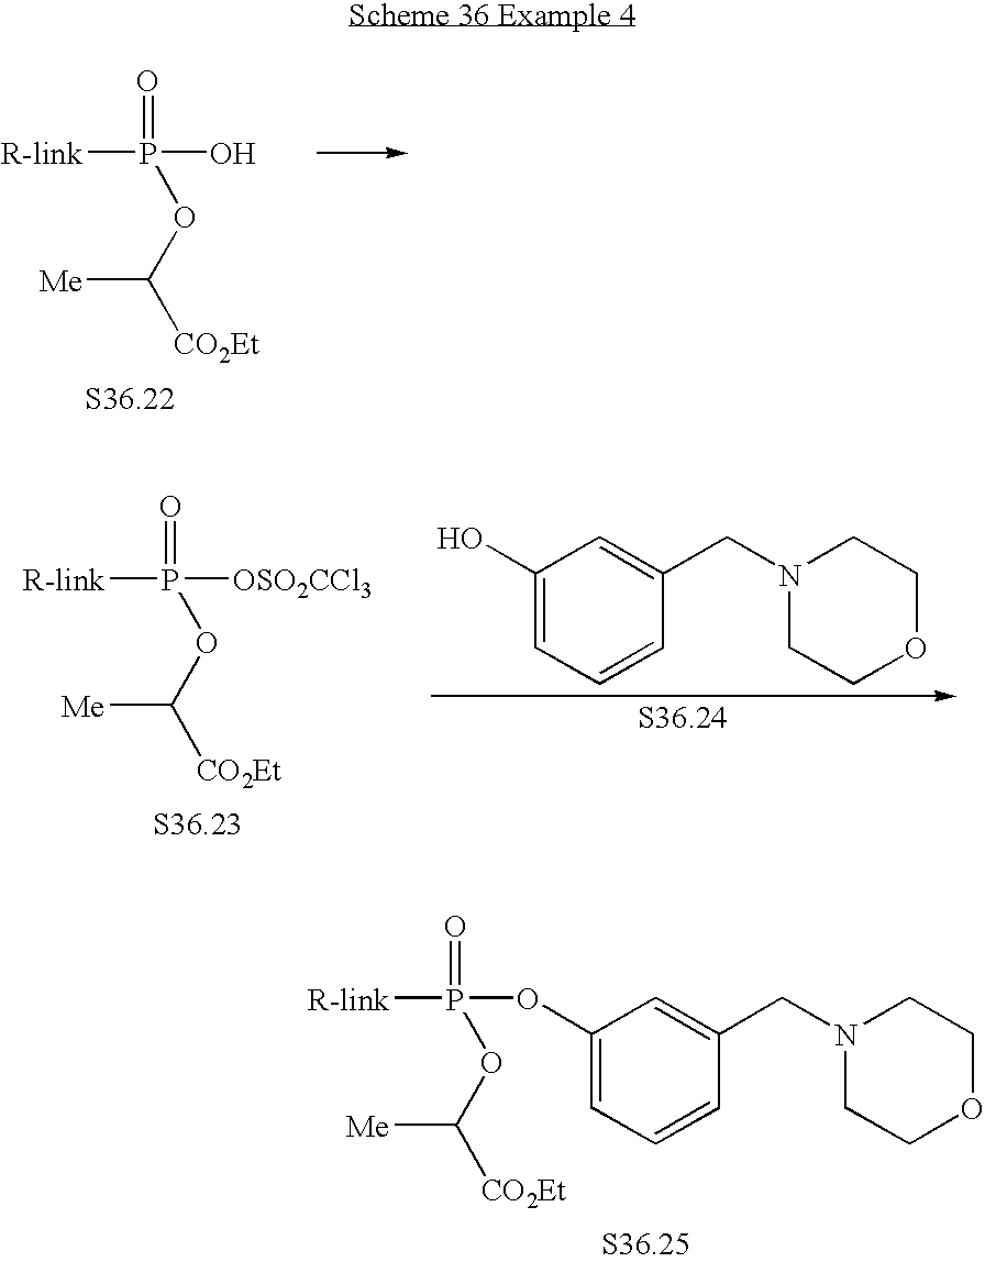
[R-link]P(OC([CO2Et])[Me])(=O)O.[R-link]P(OC([CO2Et])[Me])(=O)[OSO2CCl3].C1(O)=CC=CC(CN2CCOCC2)=C1.[R-link]P(OC([CO2Et])[Me])(=O)OC1=CC=CC(CN2CCOCC2)=C1
